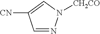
N1=CC([NC])=CN1[CH2CO]
